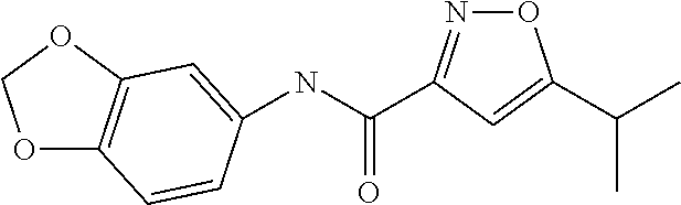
O1N=C(C(NC2=CC3=C(OCO3)C=C2)=O)C=C1C(C)C
